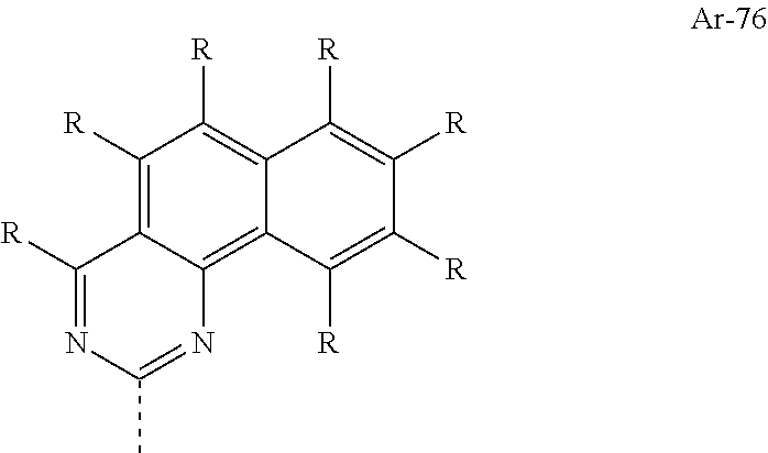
C1([R])=C2C(=C3C(=C1[R])C([R])=C([R])C([R])=C3[R])N=C(C)N=C2[R]
